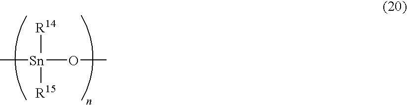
C[Sn]([R14])([R15])OC
